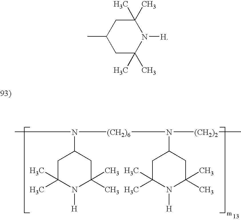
[(CH2)6](N([(CH2)2]C)C1CC(C)(C)N([H])C(C)(C)C1)N(C1CC(C)(C)N([H])C(C)(C)C1)C.CC1CC(C)(C)N([H])C(C)(C)C1
